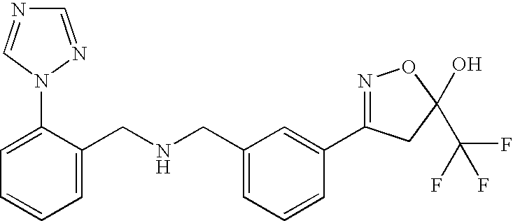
C1=C(CNCC2=CC=CC=C2N2C=NC=N2)C=C(C2=NOC(C(F)(F)F)(O)C2)C=C1
